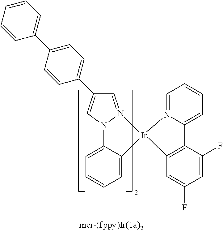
C1=N2N(C=C1C1=CC=C(C3=CC=CC=C3)C=C1)C1=CC=CC=C1[Ir]21N2=CC=CC=C2C2=C1C=C(F)C=C2F
